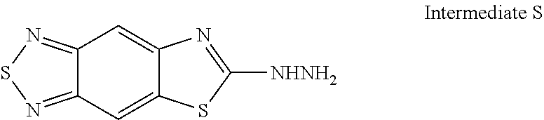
C12=NSN=C1C=C1C(=C2)N=C([NHNH2])S1
